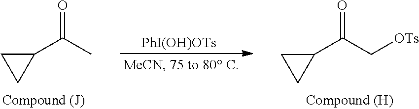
O=C(C1CC1)C[OTs].O=C(C1CC1)C.[PhI(OH)OTs]
